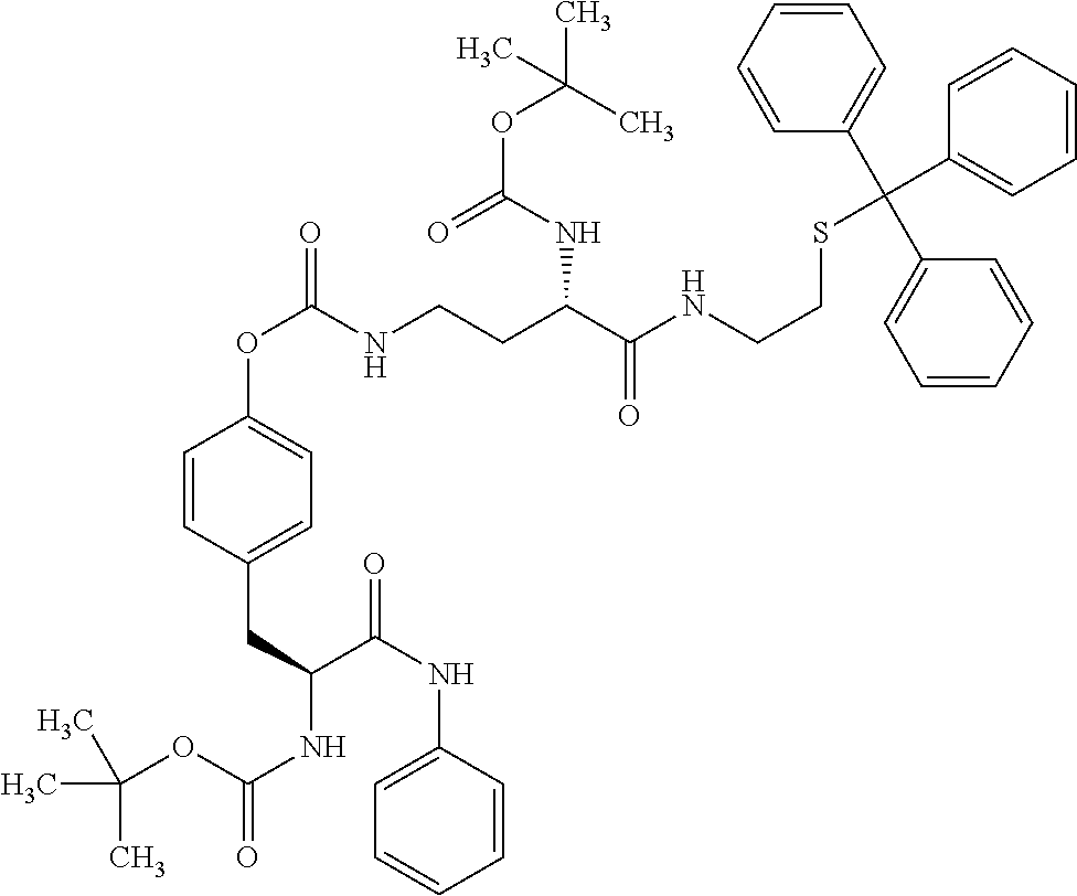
CC(C)(C)OC(NC(C(NC1=CC=CC=C1)=O)CC1=CC=C(OC(=O)NCCC(C(NCCSC(C2=CC=CC=C2)(C2=CC=CC=C2)C2=CC=CC=C2)=O)NC(OC(C)(C)C)=O)C=C1)=O
